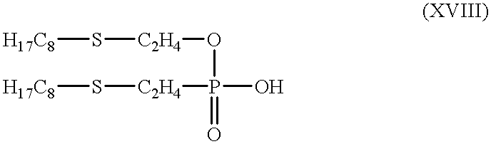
[H17C8]S[C2H4]OP(O)([C2H4]S[H17C8])=O
